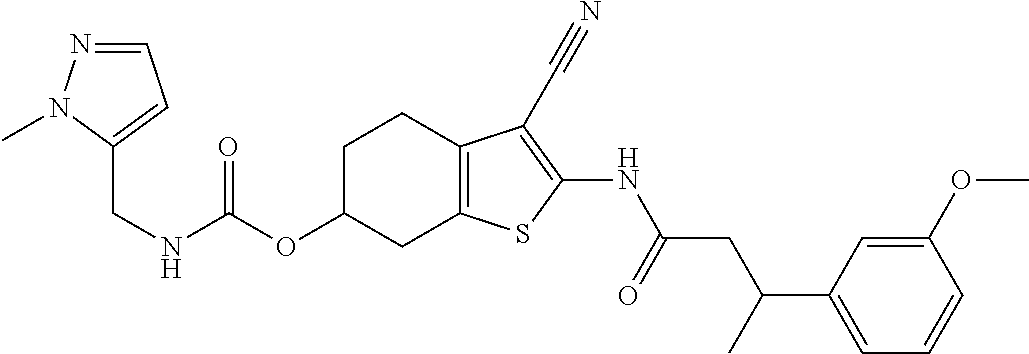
N(C(OC1CC2=C(CC1)C(C#N)=C(NC(CC(C1=CC=CC(OC)=C1)C)=O)S2)=O)CC1=CC=NN1C
